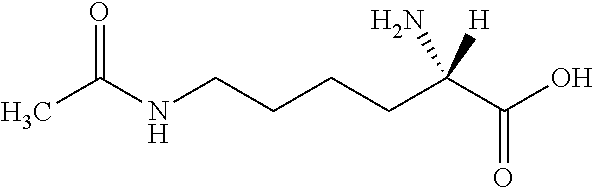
CC(NCCCCC(C(O)=O)(N)[H])=O
